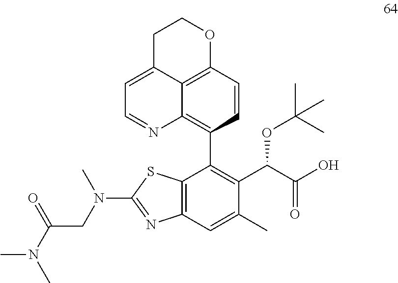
C1C2=CC=NC3=C(C4=C(C(OC(C)(C)C)C(=O)O)C(C)=CC5=C4SC(N(C)CC(N(C)C)=O)=N5)C=CC(=C23)OC1
